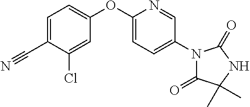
C1=C(C#N)C(Cl)=CC(OC2=CC=C(N3C(=O)C(C)(C)NC3=O)C=N2)=C1
